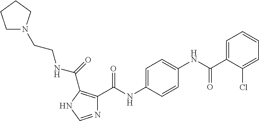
C1=C(NC(C2=C(C(=O)NCCN3CCCC3)NC=N2)=O)C=CC(NC(C2=CC=CC=C2Cl)=O)=C1
